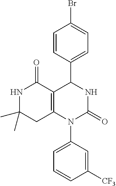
C1([CF3])=CC(N2C3=C(C(C4=CC=C(Br)C=C4)NC2=O)C(=O)NC(C)(C)C3)=CC=C1
